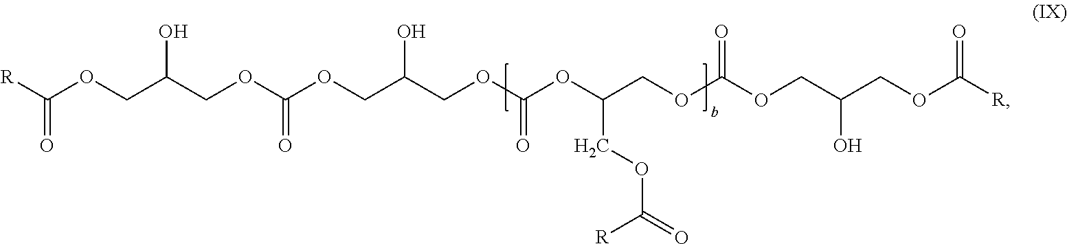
[R]C(OCC(COC(OCC(COC(OC(COC(OCC(COC([R])=O)O)=O)COC(=O)[R])=O)O)=O)O)=O
